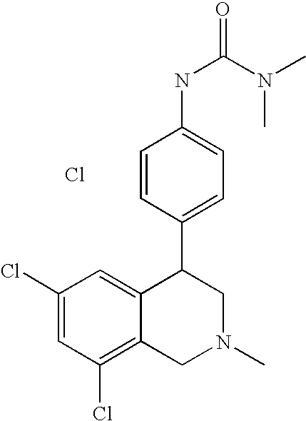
C1(Cl)=CC(Cl)=C2C(=C1)C(C1=CC=C(NC(=O)N(C)C)C=C1)CN(C)C2.Cl
